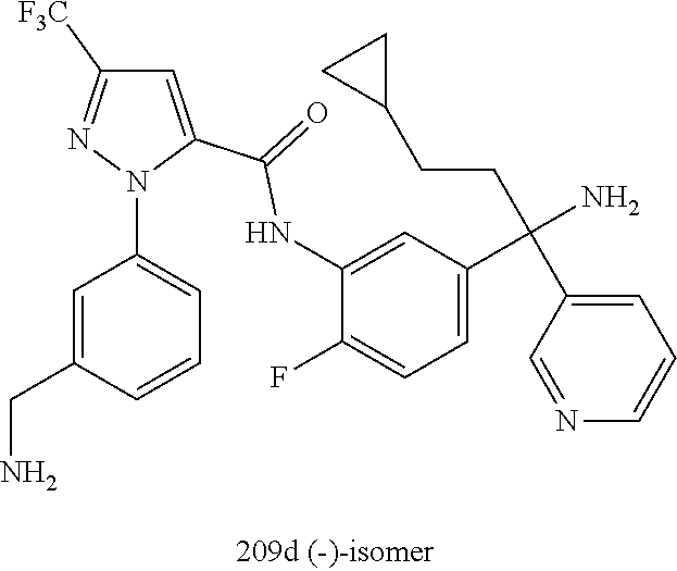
C1=C(C(NC2=CC(C(C3=CC=CN=C3)(N)CCC3CC3)=CC=C2F)=O)N(C2=CC=CC(CN)=C2)N=C1[F3C]
